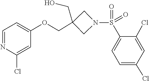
S(=O)(=O)(C1=CC=C(Cl)C=C1Cl)N1CC(COC2=CC=NC(Cl)=C2)(CO)C1
